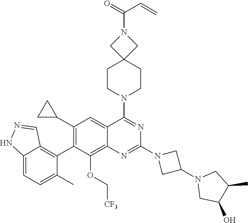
C12=CC=C(C)C(C3=C(C4CC4)C=C4C(=C3OC[CF3])N=C(N3CC(N5CC(O)C(C)C5)C3)N=C4N3CCC4(CC3)CN(C(=O)C=C)C4)=C1C=NN2
